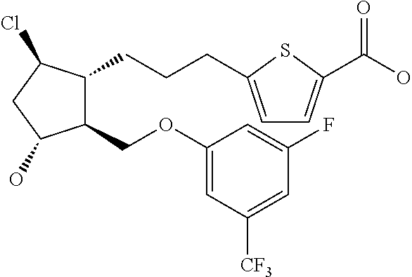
C1(COC2=CC([CF3])=CC(F)=C2)C(CCCC2=CC=C(C(O)=O)S2)C(Cl)CC1O
